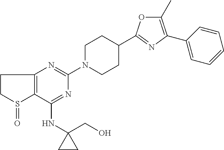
C1(NC2(CO)CC2)=NC(N2CCC(C3=NC(C4=CC=CC=C4)=C(C)O3)CC2)=NC2=C1S(=O)CC2
